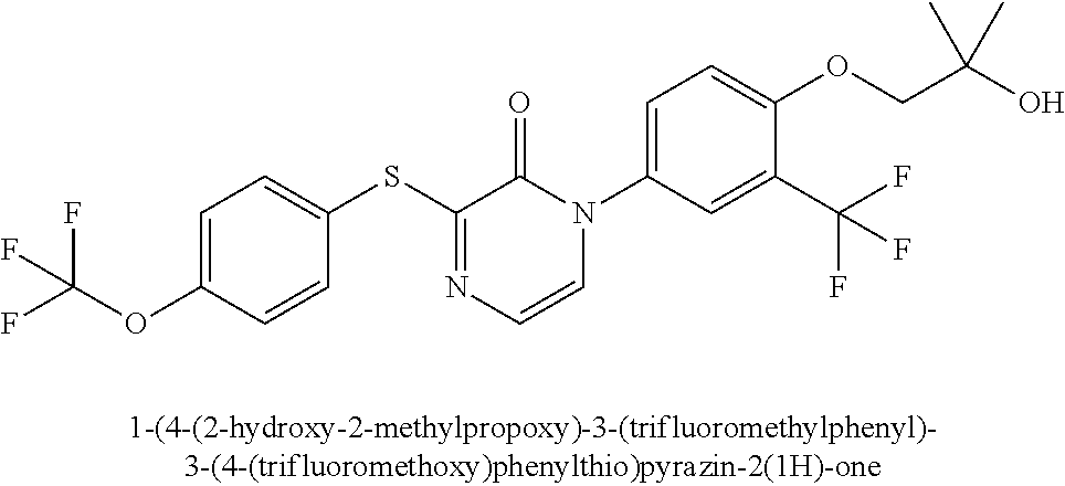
FC(OC1=CC=C(SC2=NC=CN(C3=CC=C(OCC(O)(C)C)C(C(F)(F)F)=C3)C2=O)C=C1)(F)F
